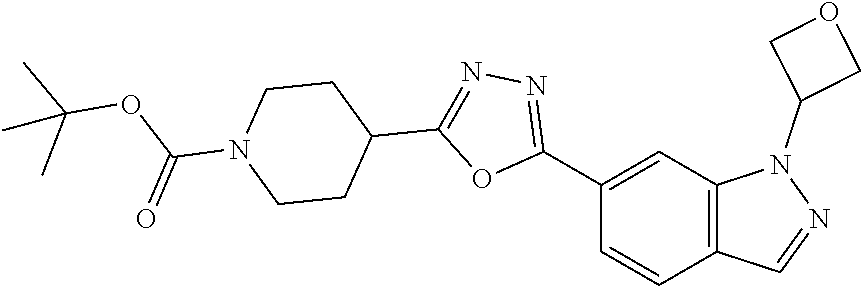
C1(C2=NN=C(C3CCN(C(OC(C)(C)C)=O)CC3)O2)=CC2=C(C=C1)C=NN2C1COC1
